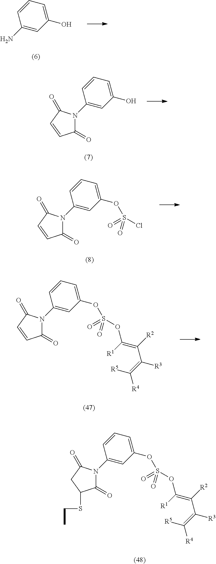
C1(N)=CC(O)=CC=C1.C1(N2C(=O)C=CC2=O)=CC(O)=CC=C1.C1(N2C(=O)C=CC2=O)=CC(OS(=O)(Cl)=O)=CC=C1.C1(N2C(=O)C=CC2=O)=CC(OS(=O)(=O)OC(=C(C(=C([R5])[R4])[R3])[R2])[R1])=CC=C1.C1(N2C(=O)C(SCC)CC2=O)=CC(OS(=O)(=O)OC(=C(C(=C([R5])[R4])[R3])[R2])[R1])=CC=C1
